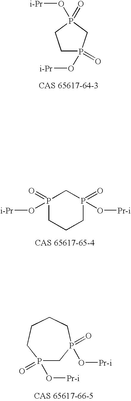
C1P(O[i-Pr])(=O)CP(O[i-Pr])(=O)C1.P1(=O)(O[i-Pr])CCCP(=O)(O[Pr-i])C1.P1(=O)(O[Pr-i])CP(=O)(O[Pr-i])CCCC1
